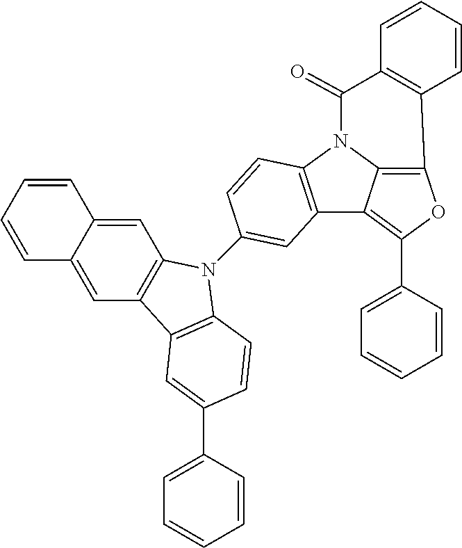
C12=C(N3C4=C(OC(C5=CC=CC=C5)=C14)C1=C(C3=O)C=CC=C1)C=CC(N1C3=C(C=C4C=CC=CC4=C3)C3=C1C=CC(C1=CC=CC=C1)=C3)=C2
